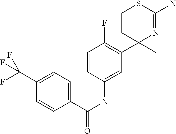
C1CC(C)(C2=C(F)C=CC(NC(C3=CC=C(C(F)(F)F)C=C3)=O)=C2)N=C(N)S1
